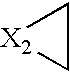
[X2]1CC1
